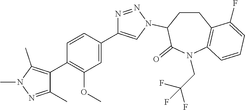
C1(C2=C(C)N(C)N=C2C)=C(OC)C=C(C2=CN(C3CCC4=C(N(CC(F)(F)F)C3=O)C=CC=C4F)N=N2)C=C1
